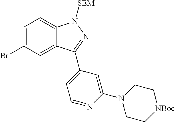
C1=C(Br)C=C2C(=C1)N([SEM])N=C2C1=CC=NC(N2CC[NBoc]CC2)=C1
